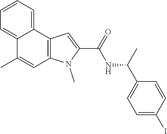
C12=C(N(C)C(C(=O)NC(C3=CC=C(I)C=C3)C)=C1)C=C(C)C1=CC=CC=C21
